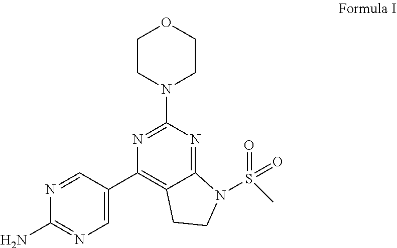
C12=NC(N3CCOCC3)=NC(C3=CN=C(N)N=C3)=C1CCN2S(=O)(=O)C
